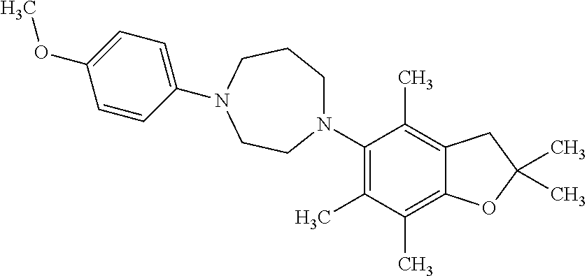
C1(N2CCCN(C3=CC=C(OC)C=C3)CC2)=C(C)C(C)=C2C(=C1C)CC(C)(C)O2
